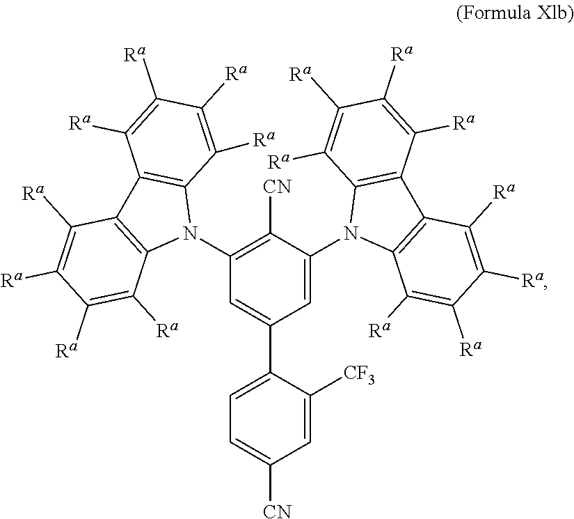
C1=C(C2=CC(N3C4=C(C5=C3C([Ra])=C([Ra])C([Ra])=C5[Ra])C([Ra])=C([Ra])C([Ra])=C4[Ra])=C([CN])C(N3C4=C(C5=C3C([Ra])=C([Ra])C([Ra])=C5[Ra])C([Ra])=C([Ra])C([Ra])=C4[Ra])=C2)C([CF3])=CC([CN])=C1
